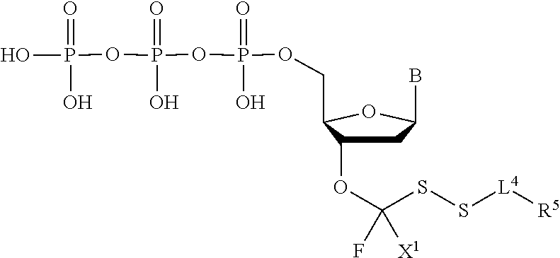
FC([X1])(OC1CC(B)OC1COP(OP(OP(=O)(O)O)(=O)O)(=O)O)SS[L4][R5]
